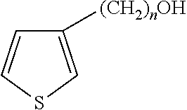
C1([(CH2)nOH])=CSC=C1
